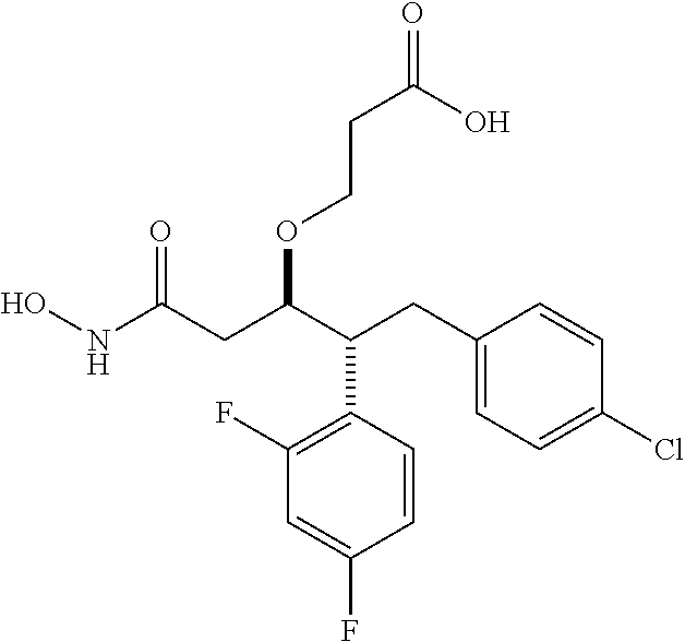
C1=CC(C(C(CC(NO)=O)OCCC(=O)O)CC2=CC=C(Cl)C=C2)=C(F)C=C1F
